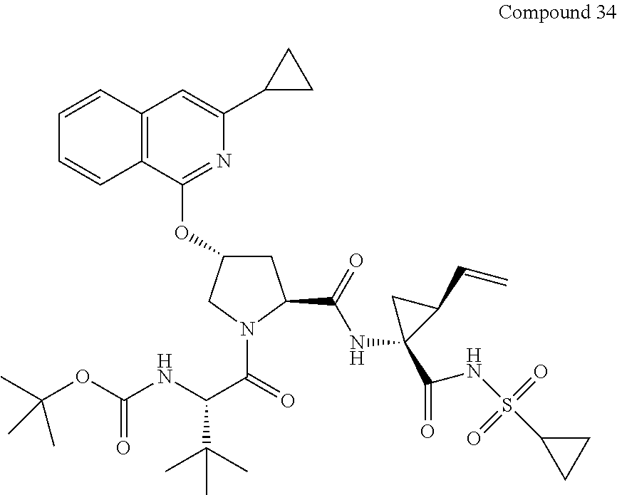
C12=C(C(OC3CC(C(=O)NC4(C(NS(C5CC5)(=O)=O)=O)C(C=C)C4)N(C(C(NC(OC(C)(C)C)=O)C(C)(C)C)=O)C3)=NC(C3CC3)=C1)C=CC=C2
